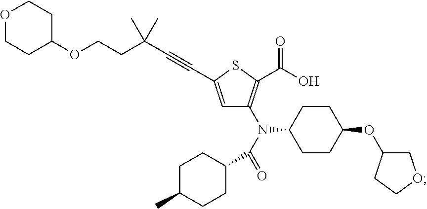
C1=C(C#CC(CCOC2CCOCC2)(C)C)SC(C(O)=O)=C1N(C(=O)C1CCC(C)CC1)C1CCC(OC2COCC2)CC1
